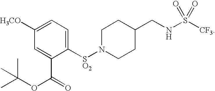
N1([SO2]C2=CC=C([H3CO])C=C2C(=O)OC(C)(C)C)CCC(CNS([CF3])(=O)=O)CC1
